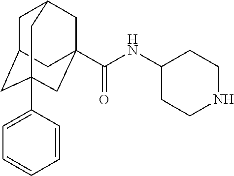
C1=CC(C23CC4CC(CC(C(=O)NC5CCNCC5)(C2)C4)C3)=CC=C1
